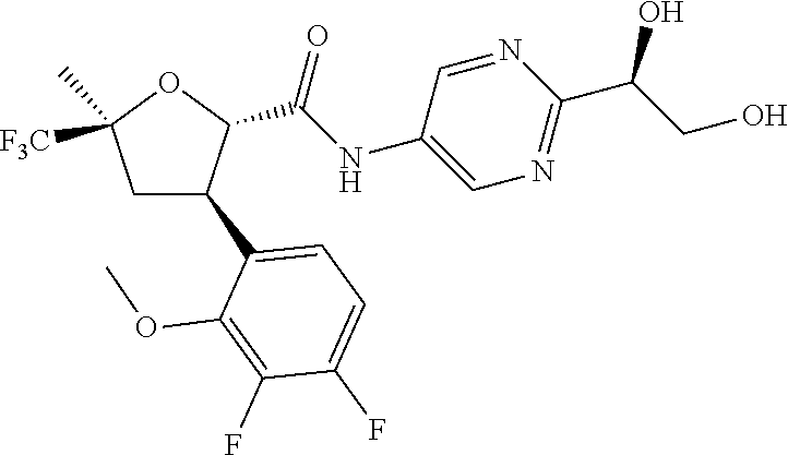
C1C(C2=CC=C(F)C(F)=C2OC)C(C(NC2=CN=C(C(CO)O)N=C2)=O)OC1(C)[F3C]
